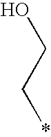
OCC*
